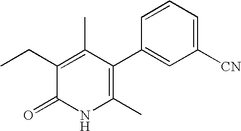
C1(CC)=C(C)C(C2=CC([CN])=CC=C2)=C(C)NC1=O
